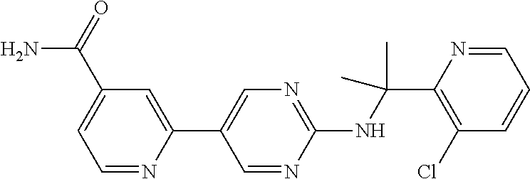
C1(C2=CN=C(NC(C)(C)C3=C(Cl)C=CC=N3)N=C2)=CC(C(N)=O)=CC=N1
